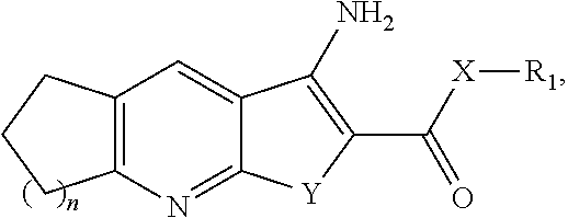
C12=C(N=C3C(=C1)C(N)=C(C([X][R1])=O)[Y]3)CCC2
